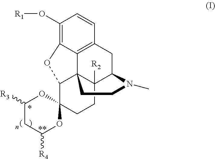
C1(O[R1])=C2C3=C(C=C1)CC1C4([R2])C3(C(C3(CC4)OC([R3])CC([R4])O3)O2)CCN1C
